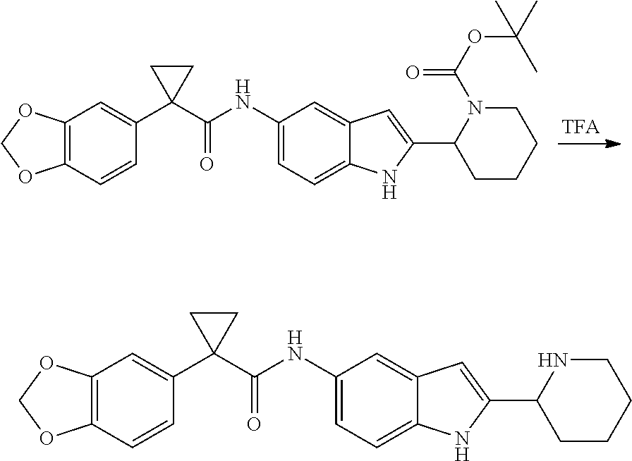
C12=C(C=CC(C3(C(NC4=CC=C5C(=C4)C=C(C4CCCCN4C(OC(C)(C)C)=O)N5)=O)CC3)=C1)OCO2.C12=C(C=CC(C3(C(NC4=CC=C5C(=C4)C=C(C4CCCCN4)N5)=O)CC3)=C1)OCO2
